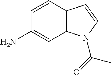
C1(N)=CC2=C(C=C1)C=CN2C(C)=O
